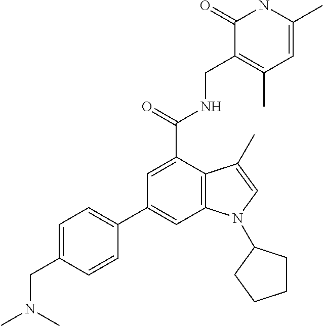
C1=C(C)NC(=O)C(CNC(C2=CC(C3=CC=C(CN(C)C)C=C3)=CC3=C2C(C)=CN3C2CCCC2)=O)=C1C
